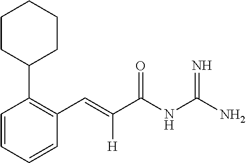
C1=CC=CC(C=C(C(NC(N)=N)=O)[H])=C1C1CCCCC1
